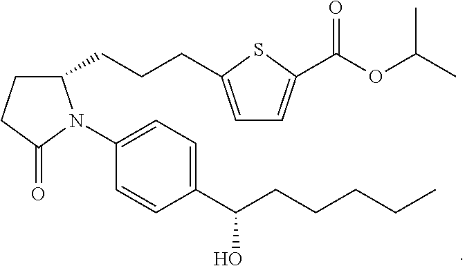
C1(CCCC2=CC=C(C(OC(C)C)=O)S2)CCC(=O)N1C1=CC=C(C(CCCCC)O)C=C1
